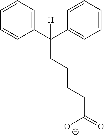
C1(C(C2=CC=CC=C2)([H])CCCCC(=O)[O-])=CC=CC=C1
